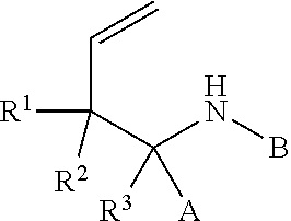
C=CC(C(NB)([A])[R3])([R2])[R1]
